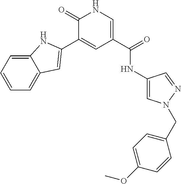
C1(=O)C(C2=CC3=CC=CC=C3N2)=CC(C(=O)NC2=CN(CC3=CC=C(OC)C=C3)N=C2)=CN1
